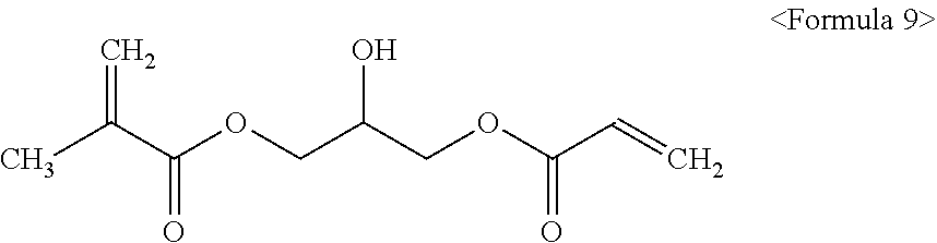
CC(C(OCC(COC(C=C)=O)O)=O)=C
